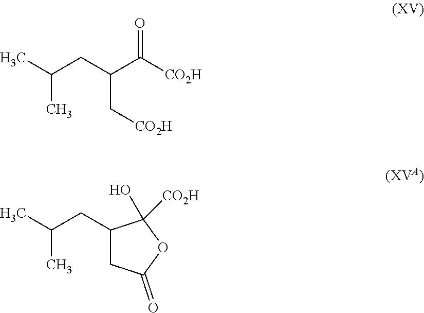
CC(CC(C([CO2H])=O)C[CO2H])C.CC(CC1CC(=O)OC1([CO2H])O)C
